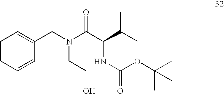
C1=CC=CC(CN(CCO)C(C(NC(=O)OC(C)(C)C)C(C)C)=O)=C1
